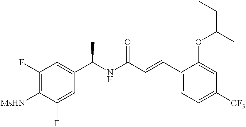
C1(F)=C([MsHN])C(F)=CC(C(NC(C=CC2=CC=C([CF3])C=C2OC(CC)C)=O)C)=C1
